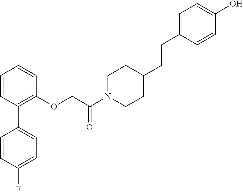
C1=CC(C2=CC=C(F)C=C2)=C(OCC(N2CCC(CCC3=CC=C(O)C=C3)CC2)=O)C=C1
